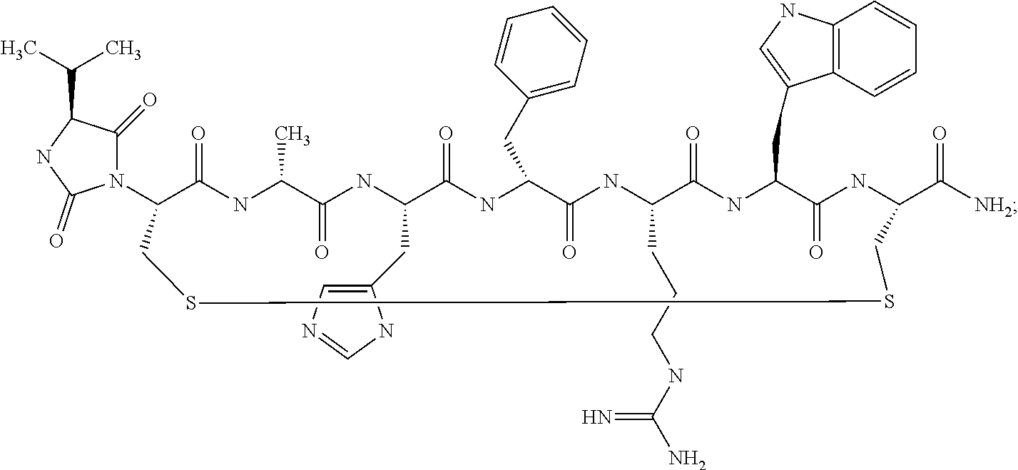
N1(C2C(=O)NC(C)C(=O)NC(CC3=CN=CN3)C(=O)NC(CC3=CC=CC=C3)C(=O)NC(CCCNC(N)=N)C(=O)NC(CC3=CNC4=C3C=CC=C4)C(=O)NC(C([NH2])=O)CSSC2)C(=O)C(C(C)C)NC1=O
